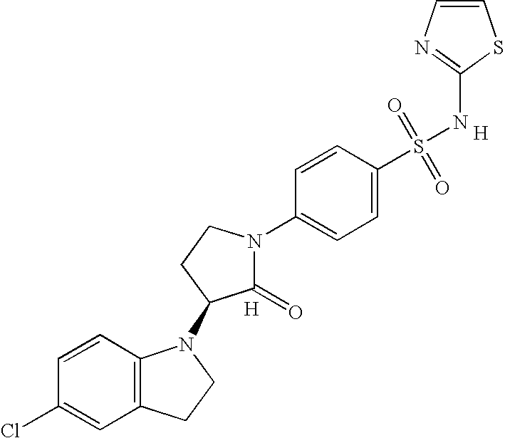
C1=CC2=C(C=C1Cl)CCN2C1C(=O)N(C2=CC=C(S(=O)(=O)NC3=NC=CS3)C=C2)CC1.[H].[H]
